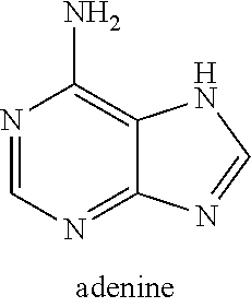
N1=CN=C2C(=C1N)NC=N2
